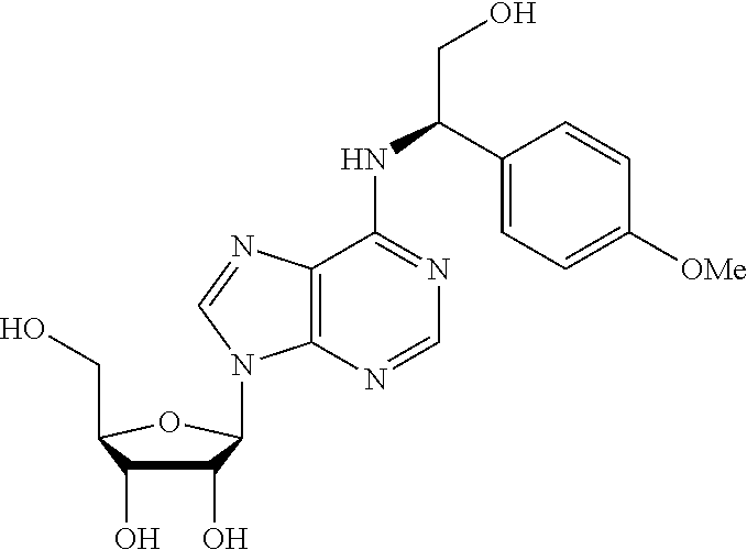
C1(O)C(O)C(CO)OC1N1C2=C(N=C1)C(NC(C1=CC=C([OMe])C=C1)CO)=NC=N2
